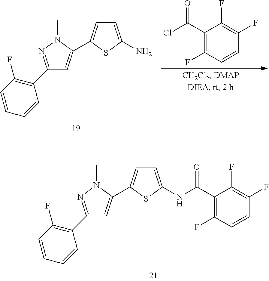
C1(C2=NN(C)C(C3=CC=C(NC(C4=C(F)C=CC(F)=C4F)=O)S3)=C2)=C(F)C=CC=C1.C1(C2=NN(C)C(C3=CC=C(N)S3)=C2)=C(F)C=CC=C1.C1(C(Cl)=O)=C(F)C=CC(F)=C1F
